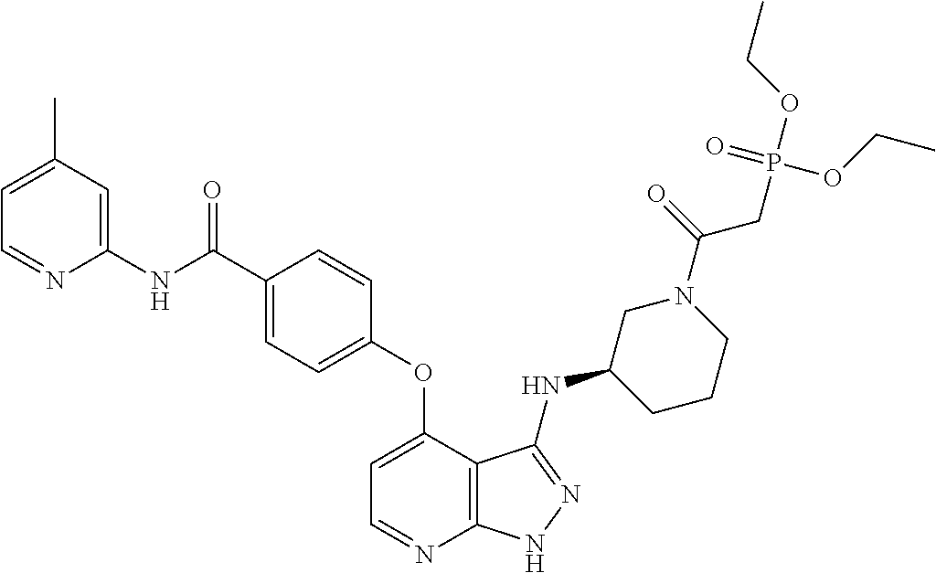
C1(NC(C2=CC=C(OC3=CC=NC4=C3C(NC3CCCN(C(=O)CP(OCC)(=O)OCC)C3)=NN4)C=C2)=O)=CC(C)=CC=N1
